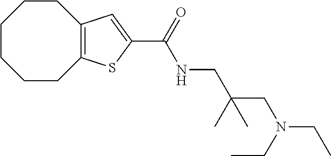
C1CCCC2=C(CC1)C=C(C(NCC(CN(CC)CC)(C)C)=O)S2
